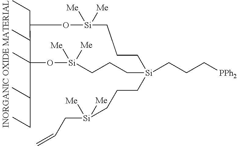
C1(CC)O[Si]([Me])([Me])CCC[Si](CCC[Si](CC=C)([Me])[Me])(CCC[PPh2])CCC[Si]([Me])([Me])OC1(CCC)C
